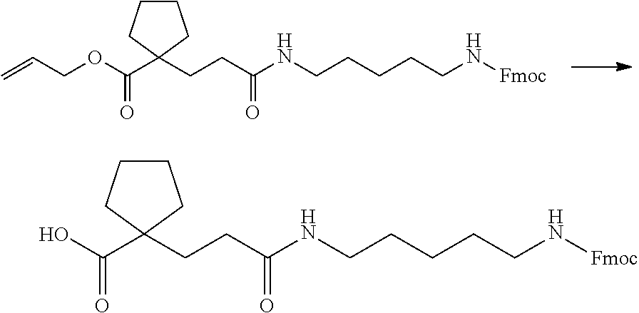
C=CCOC(C1(CCC(NCCCCCN[Fmoc])=O)CCCC1)=O.OC(C1(CCC(NCCCCCN[Fmoc])=O)CCCC1)=O
